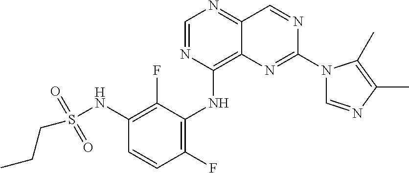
C1=NC(NC2=C(F)C=CC(NS(CCC)(=O)=O)=C2F)=C2C(=N1)C=NC(N1C=NC(C)=C1C)=N2
